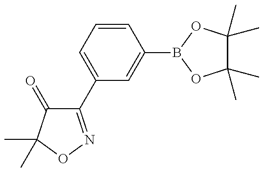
C1(C2=CC=CC(B3OC(C)(C)C(C)(C)O3)=C2)=NOC(C)(C)C1=O
